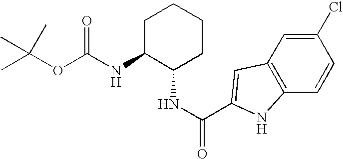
CC(OC(NC1C(NC(=O)C2=CC3=C(C=CC(Cl)=C3)N2)CCCC1)=O)(C)C
